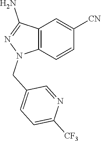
C12=C(C=CC([CN])=C1)N(CC1=CC=C([CF3])N=C1)N=C2N
